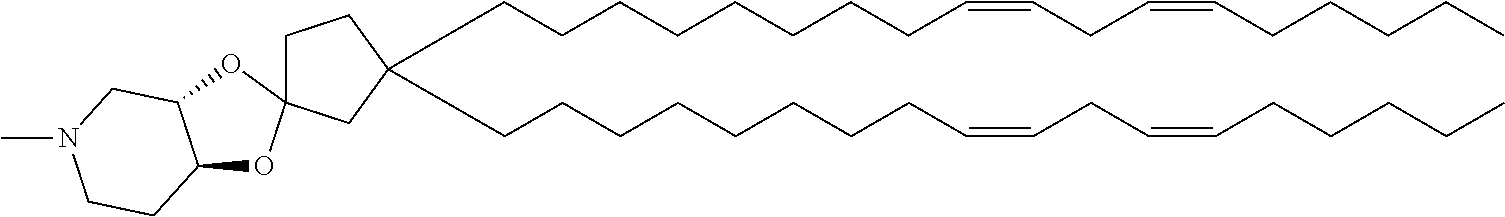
C(CCCCCCCC=CCC=CCCCCC)C1(CCCCCCCCC=CCC=CCCCCC)CCC2(C1)OC1C(O2)CN(C)CC1
